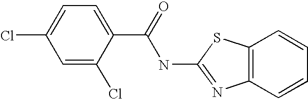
C1=C(Cl)C(C(NC2=NC3=C(C=CC=C3)S2)=O)=CC=C1Cl
